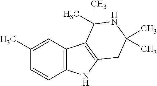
C1(C)=CC2=C(C=C1)NC1=C2C(C)(C)NC(C)(C)C1
